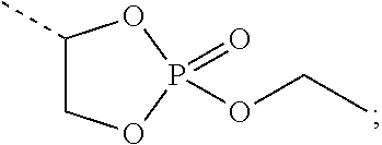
C1(C)COP(=O)(OCC)O1
